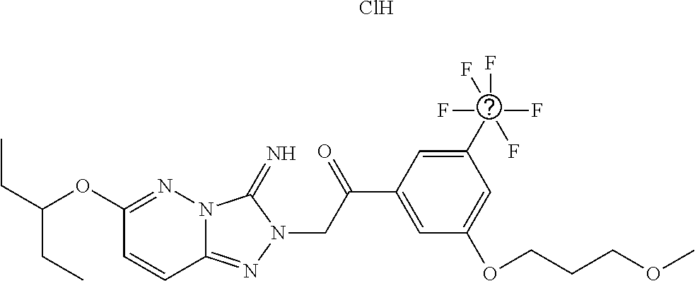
C12=NN(CC(=O)C3=CC(OCCCOC)=CC(C(F)(F)(F)(F)F)=C3)C(=N)N1N=C(OC(CC)CC)C=C2.Cl
